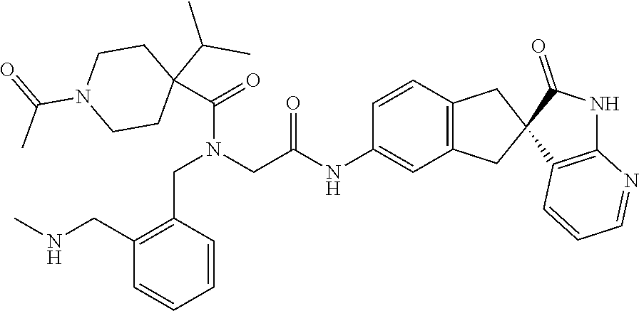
C1N(C(C)=O)CCC(C(C)C)(C(=O)N(CC(NC2=CC3=C(C=C2)CC2(C3)C(=O)NC3=C2C=CC=N3)=O)CC2=C(CNC)C=CC=C2)C1
